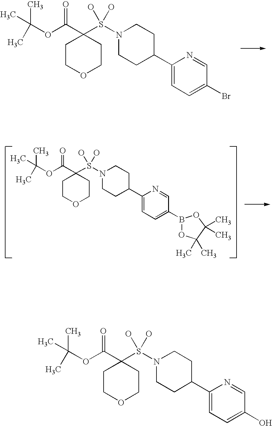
N1(S(C2(C(OC(C)(C)C)=O)CCOCC2)(O)O)CCC(C2=CC=C(Br)C=N2)CC1.N1(S(C2(C(OC(C)(C)C)=O)CCOCC2)(O)O)CCC(C2=CC=C(B3OC(C)(C)C(C)(C)O3)C=N2)CC1.N1(S(C2(C(OC(C)(C)C)=O)CCOCC2)(O)O)CCC(C2=CC=C(O)C=N2)CC1
